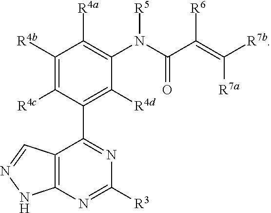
C1([R4b])=C([R4c])C(C2=NC([R3])=NC3=C2C=NN3)=C([R4d])C(N(C(C(=C([R7b])[R7a])[R6])=O)[R5])=C1[R4a]
